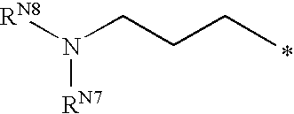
N(CCCC)([RN8])[RN7]
